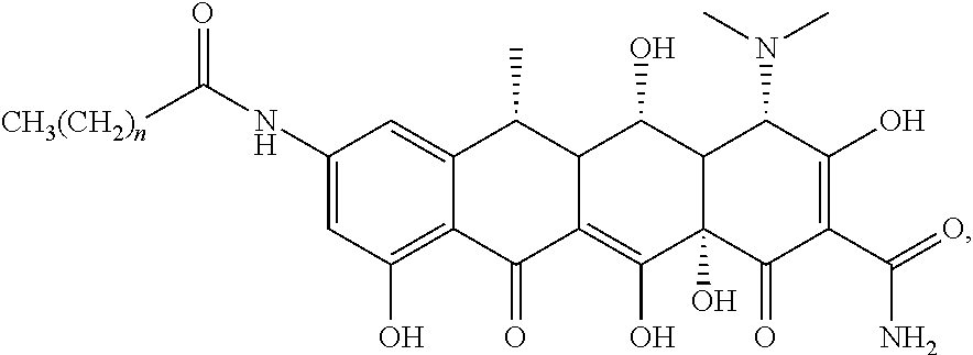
C12=C(O)C=C(NC([CH3(CH2)n])=O)C=C1C(C)C1C(=C(O)C3(O)C(=O)C(C(N)=O)=C(O)C(N(C)C)C3C1O)C2=O
